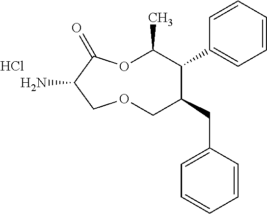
NC1C(=O)OC(C)C(C2=CC=CC=C2)C(CC2=CC=CC=C2)COC1.Cl
